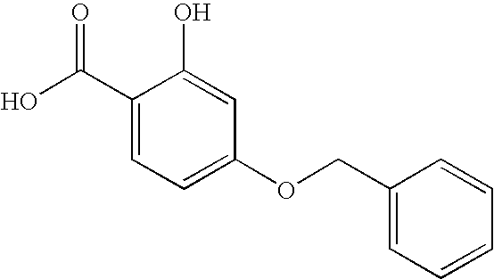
OC(C1=CC=C(OCC2=CC=CC=C2)C=C1O)=O
